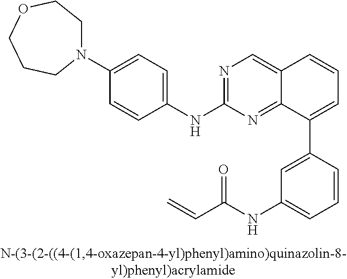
N1=C(NC2=CC=C(N3CCOCCC3)C=C2)N=C2C(=C1)C=CC=C2C1=CC(NC(C=C)=O)=CC=C1
